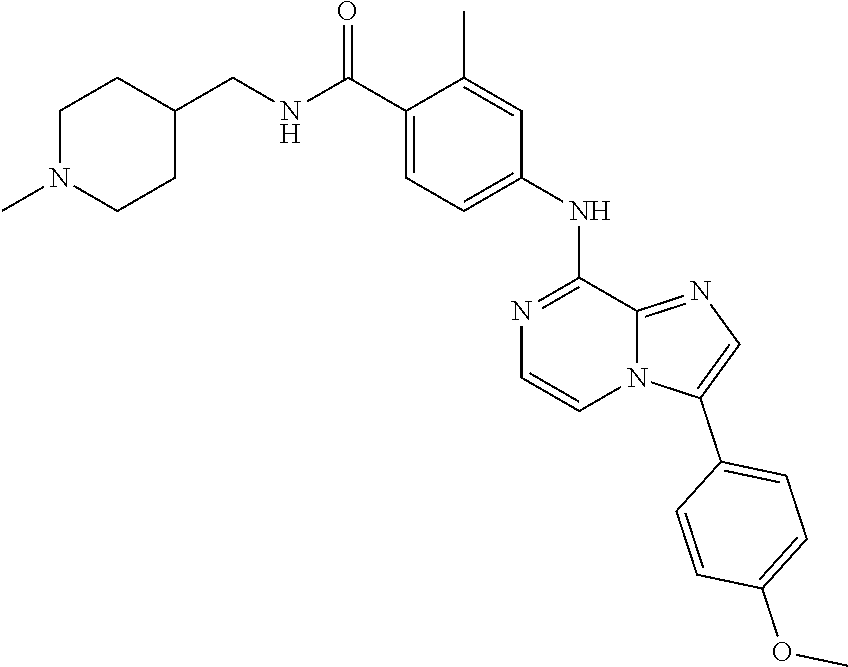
N12C(=NC=C1C1=CC=C(OC)C=C1)C(NC1=CC=C(C(NCC3CCN(C)CC3)=O)C(C)=C1)=NC=C2
